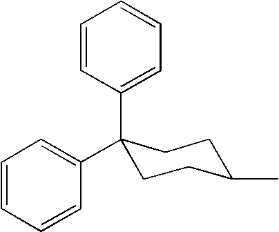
C1=CC(C2(C3=CC=CC=C3)CCC(C)CC2)=CC=C1
